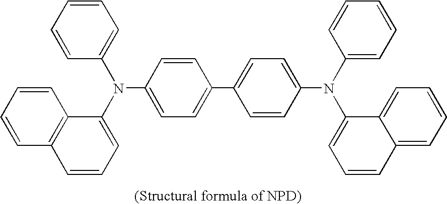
C1(C2=CC=C(N(C3=CC=CC=C3)C3=CC=CC4=CC=CC=C34)C=C2)=CC=C(N(C2=CC=CC=C2)C2=CC=CC3=C2C=CC=C3)C=C1
